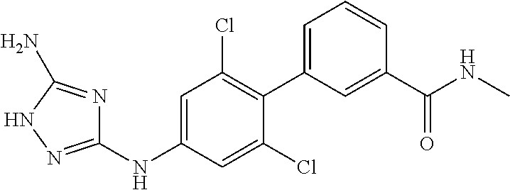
C1(NC2=CC(Cl)=C(C3=CC=CC(C(NC)=O)=C3)C(Cl)=C2)=NNC(N)=N1
